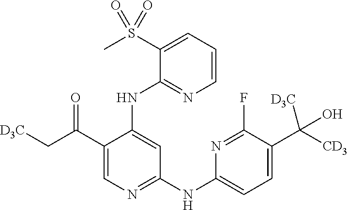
C1(C(C[D3C])=O)=CN=C(NC2=CC=C(C([CD3])([D3C])O)C(F)=N2)C=C1NC1=NC=CC=C1S(C)(=O)=O
